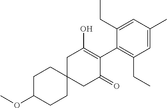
C12(CC(=O)C(C3=C(CC)C=C(C)C=C3CC)=C(O)C1)CCC(OC)CC2
